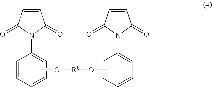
C1=CC(=O)N(C2=CC=CC=C2)C1=O.CO[R8]OC.C1=CC=CC=C1N1C(=O)C=CC1=O
